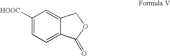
C1([HOOC])=CC=C2C(=C1)COC2=O
